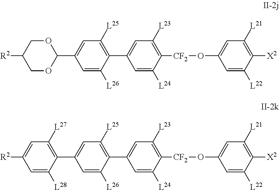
C1OC(C2=CC([L25])=C(C3=CC([L23])=C([CF2]OC4=CC([L21])=C([X2])C([L22])=C4)C([L24])=C3)C([L26])=C2)OCC1[R2].C1=C([L28])C(C2=CC([L25])=C(C3=CC([L23])=C([CF2]OC4=CC([L21])=C([X2])C([L22])=C4)C([L24])=C3)C([L26])=C2)=C([L27])C=C1[R2]
